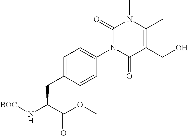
C1=C(CC(N[BOC])C(OC)=O)C=CC(N2C(=O)C(CO)=C(C)N(C)C2=O)=C1
